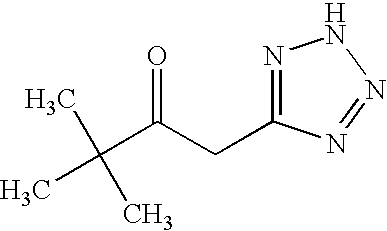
N1=C(CC(C(C)(C)C)=O)N=NN1
